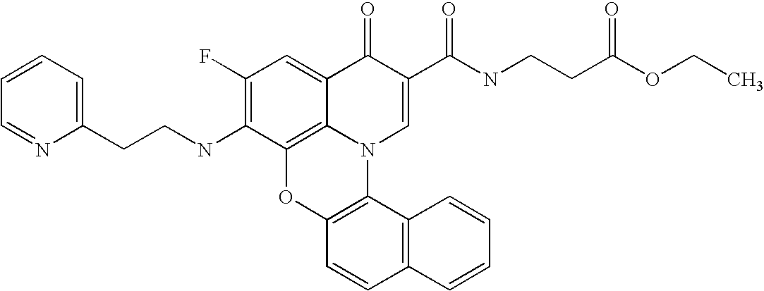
C1(F)=C(NCCC2=CC=CC=N2)C2=C3C(=C1)C(=O)C(C(NCCC(OCC)=O)=O)=CN3C1=C(O2)C=CC2=C1C=CC=C2
